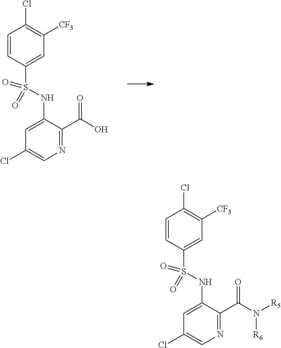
N1=C(C(O)=O)C(NS(C2=CC([CF3])=C(Cl)C=C2)(=O)=O)=CC(Cl)=C1.N1=C(C(N([R6])[R5])=O)C(NS(C2=CC([CF3])=C(Cl)C=C2)(=O)=O)=CC(Cl)=C1
